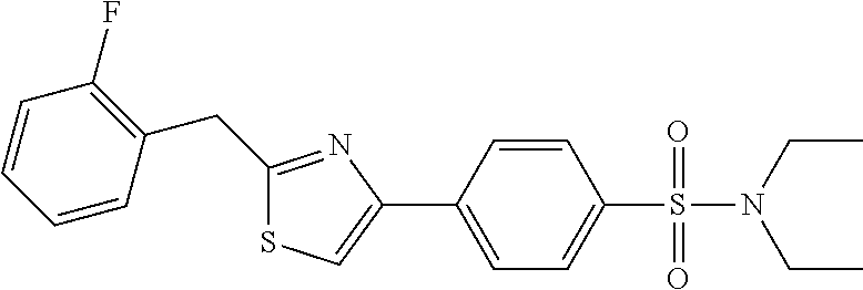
S1C=C(C2=CC=C(S(=O)(=O)N(CC)CC)C=C2)N=C1CC1=C(F)C=CC=C1
